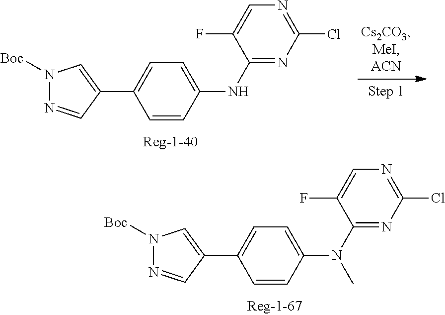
N1([Boc])N=CC(C2=CC=C(N(C3=NC(Cl)=NC=C3F)C)C=C2)=C1.N1([Boc])N=CC(C2=CC=C(NC3=NC(Cl)=NC=C3F)C=C2)=C1
